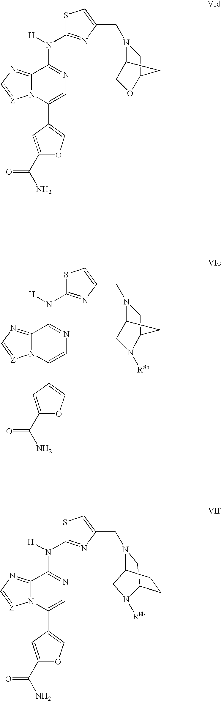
S1C(N([H])C2=NC=C(C3=COC(C(N)=O)=C3)N3C2=NC=[Z]3)=NC(CN2C3COC(C2)C3)=C1.S1C(N([H])C2=NC=C(C3=COC(C(N)=O)=C3)N3C2=NC=[Z]3)=NC(CN2C3CN([R8b])C(C2)C3)=C1.C1C2CCC(N1CC1=CSC(N([H])C3=NC=C(C4=COC(C(N)=O)=C4)N4C3=NC=[Z]4)=N1)CN2[R8b]
